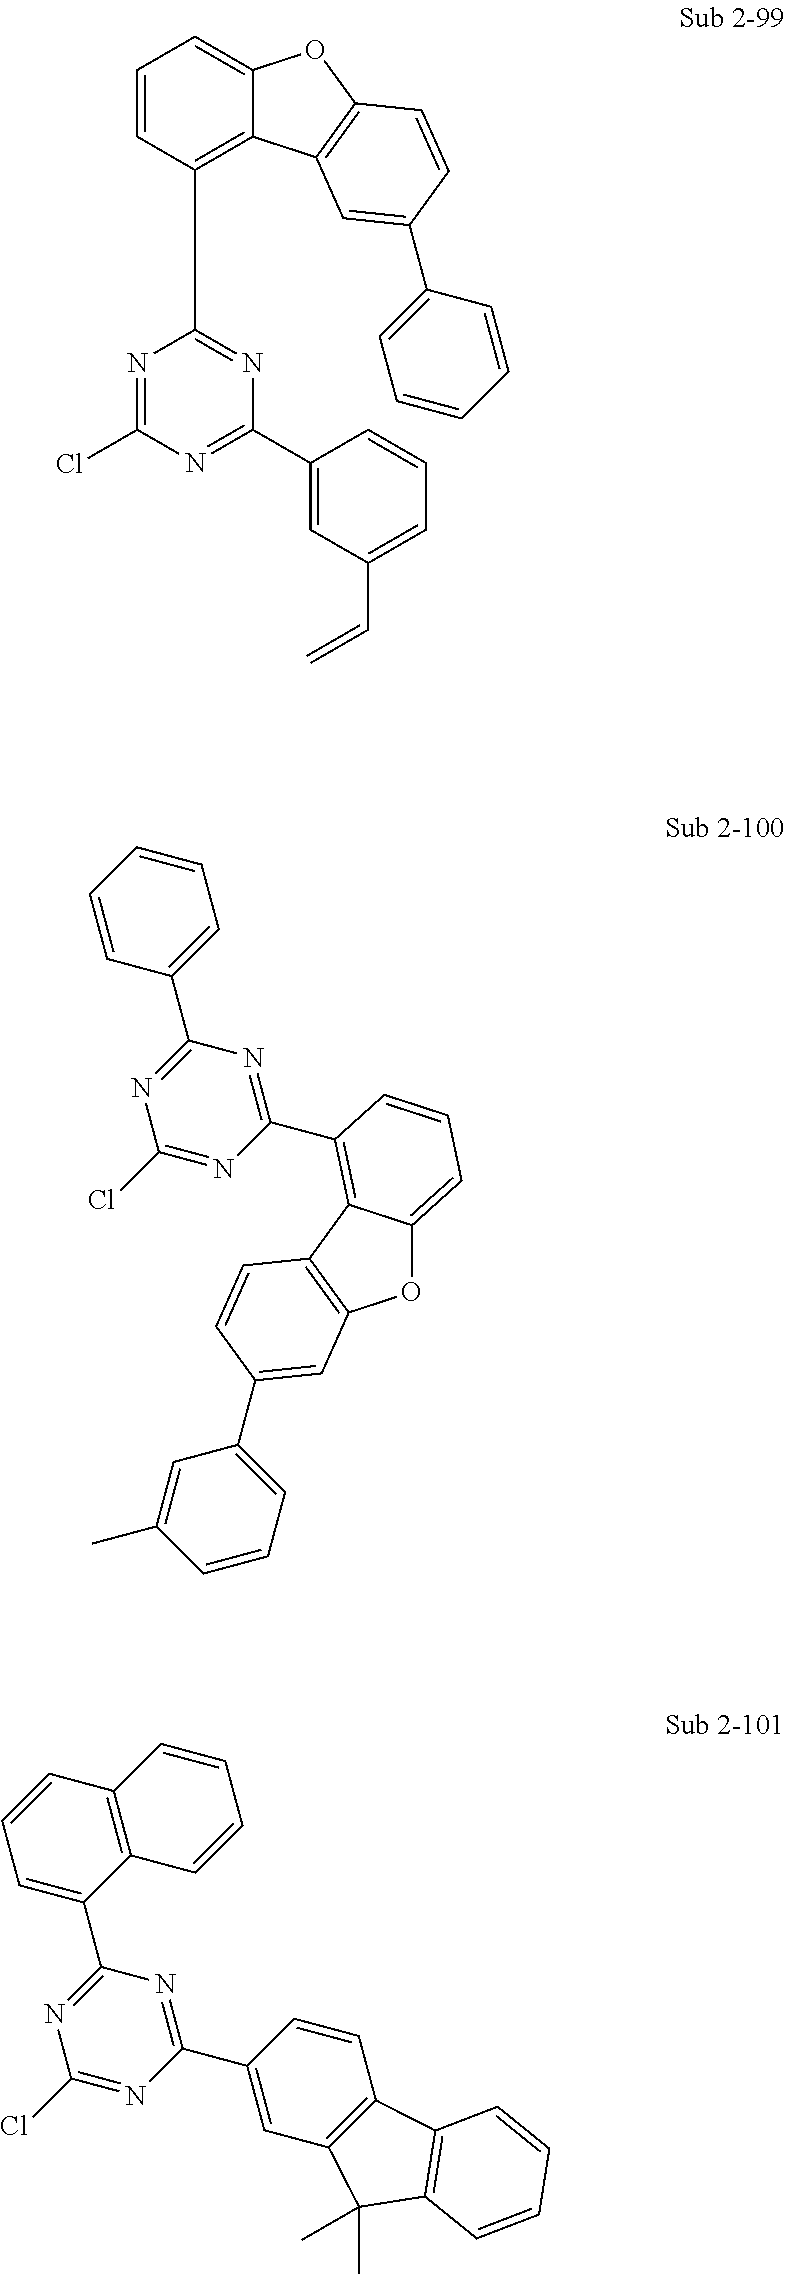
C1=CC(C2=NC(C3=CC(C=C)=CC=C3)=NC(Cl)=N2)=C2C(=C1)OC1=C2C=C(C2=CC=CC=C2)C=C1.O1C2=CC=CC(C3=NC(C4=CC=CC=C4)=NC(Cl)=N3)=C2C2=C1C=C(C1=CC=CC(C)=C1)C=C2.C1=C(C2=NC(Cl)=NC(C3=CC4=C(C=C3)C3=C(C4(C)C)C=CC=C3)=N2)C2=C(C=C1)C=CC=C2
